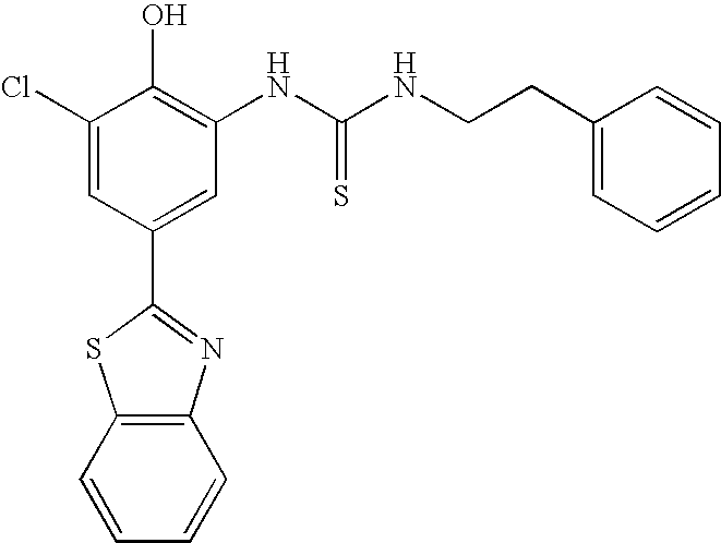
C1(Cl)=CC(C2=NC3=C(S2)C=CC=C3)=CC(NC(NCCC2=CC=CC=C2)=S)=C1O
